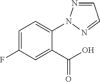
C1=NN(C2=CC=C(F)C=C2C(O)=O)N=C1
